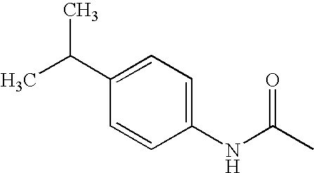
C1(C(C)C)=CC=C(NC(=O)C)C=C1
